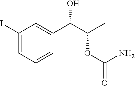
C1(I)=CC=CC(C(C(C)OC(=O)N)O)=C1
